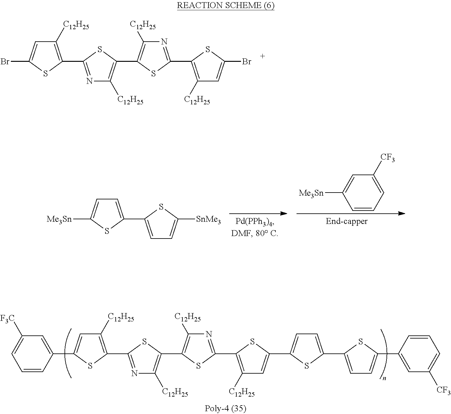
N1=C(C2=C([C12H25])C=C(Br)S2)SC(C2=C([C12H25])N=C(C3=C([C12H25])C=C(Br)S3)S2)=C1[C12H25].C1=C(C2=CC=C([SnMe3])S2)SC([Me3Sn])=C1.C1([CF3])=CC=CC([Me3Sn])=C1.N1=C(C2=C([C12H25])C=C(C3=CC=C(C4=CC=C(C5=CC([CF3])=CC=C5)S4)S3)S2)SC(C2=C([C12H25])N=C(C3=C([C12H25])C=C(C4=CC([F3C])=CC=C4)S3)S2)=C1[C12H25]
